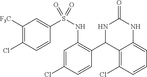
C1=C(Cl)C=CC(C2C3=C(Cl)C=CC=C3NC(=O)N2)=C1NS(=O)(C1=CC([F3C])=C(Cl)C=C1)=O
